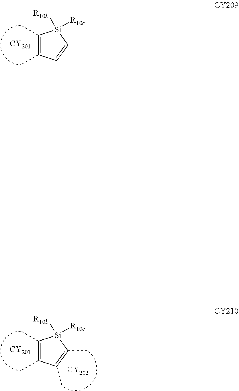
[CY201].C1(C)=C(C)C=C[Si]1([R10c])[R10b].[CY201].[CY202].C1(C)=C(C)C(C)=C(C)[Si]1([R10c])[R10b]
